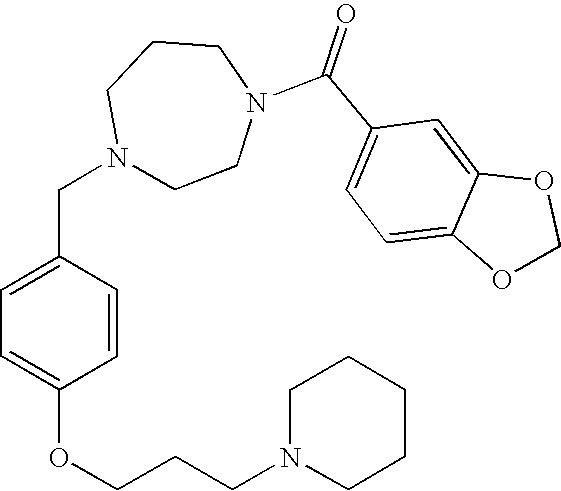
C1=C2C(=CC(C(=O)N3CCN(CC4=CC=C(OCCCN5CCCCC5)C=C4)CCC3)=C1)OCO2
